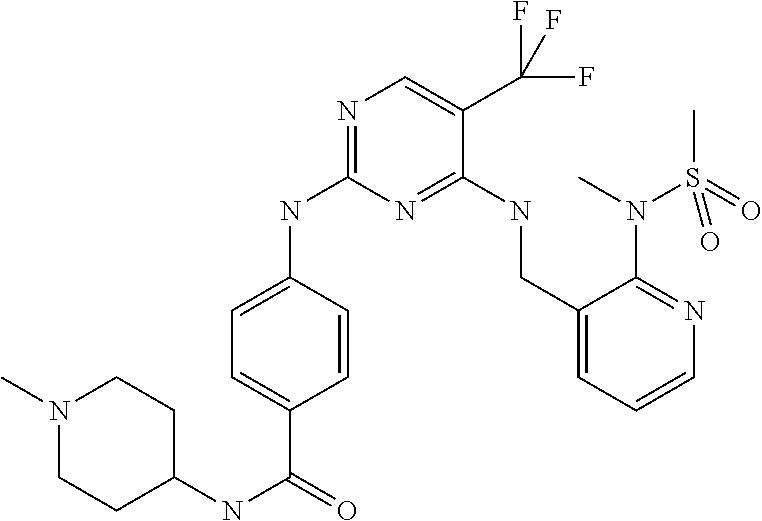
C1=C(NC2=NC=C(C(F)(F)F)C(NCC3=CC=CN=C3N(C)S(C)(=O)=O)=N2)C=CC(C(=O)NC2CCN(C)CC2)=C1
